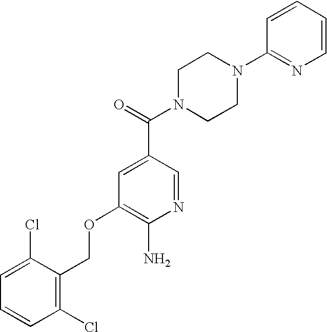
C1(Cl)=C(COC2=C(N)N=CC(C(=O)N3CCN(C4=NC=CC=C4)CC3)=C2)C(Cl)=CC=C1
